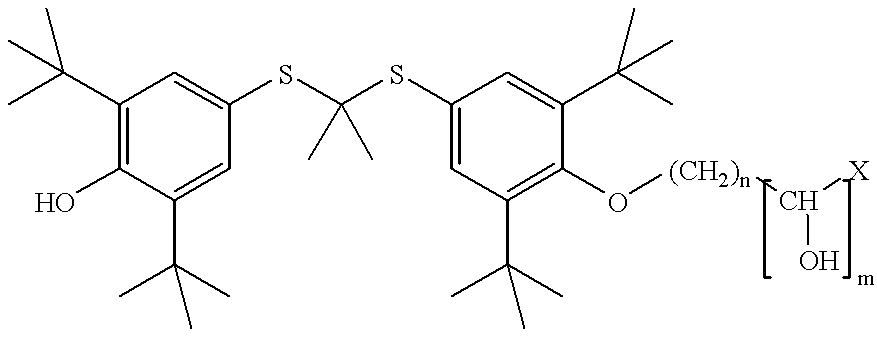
C1(C(C)(C)C)=C(O)C(C(C)(C)C)=CC(SC(SC2=CC(C(C)(C)C)=C(O[(CH2)n]C([X])O)C(C(C)(C)C)=C2)(C)C)=C1
